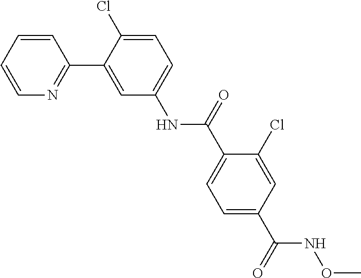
C1=CC=CN=C1C1=CC(NC(C2=CC=C(C(NOC)=O)C=C2Cl)=O)=CC=C1Cl
